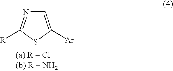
C1=C([Ar])SC([R])=N1
